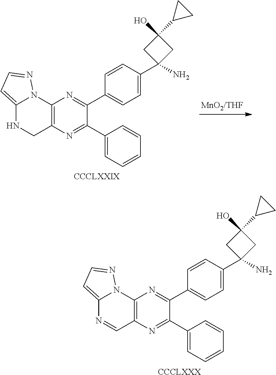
C12=CC=NN1C1=C(CN2)N=C(C2=CC=CC=C2)C(C2=CC=C(C3(N)CC(O)(C4CC4)C3)C=C2)=N1.[CCCLXXIX].C12=CC=NN1C1=C(C=N2)N=C(C2=CC=CC=C2)C(C2=CC=C(C3(N)CC(O)(C4CC4)C3)C=C2)=N1.[CCCLXXX]
